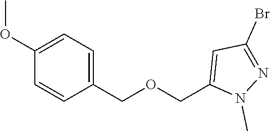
C1(COCC2=CC(Br)=NN2C)=CC=C(OC)C=C1
